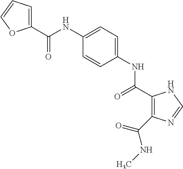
C(NC1=CC=C(NC(=O)C2=C(C(NC)=O)N=CN2)C=C1)(=O)C1=CC=CO1
